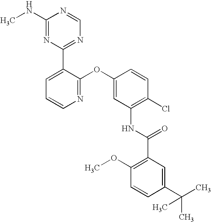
C1(NC)=NC(C2=CC=CN=C2OC2=CC(NC(C3=C(OC)C=CC(C(C)(C)C)=C3)=O)=C(Cl)C=C2)=NC=N1
